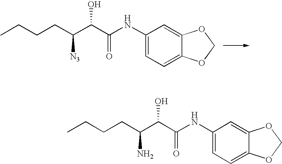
C1(NC(C(C(CCCC)[N3])O)=O)=CC=C2C(=C1)OCO2.C1(NC(C(C(CCCC)N)O)=O)=CC=C2C(=C1)OCO2
